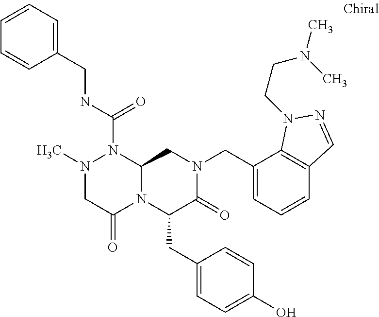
N1(C)CC(=O)N2C(N1C(NCC1=CC=CC=C1)=O)CN(CC1=CC=CC3=C1N(CCN(C)C)N=C3)C(=O)C2CC1=CC=C(O)C=C1
